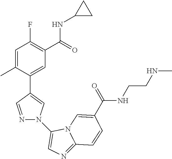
C1=C(C)C(C2=CN(C3=CN=C4N3C=C(C(=O)NCCNC)C=C4)N=C2)=CC(C(=O)NC2CC2)=C1F
